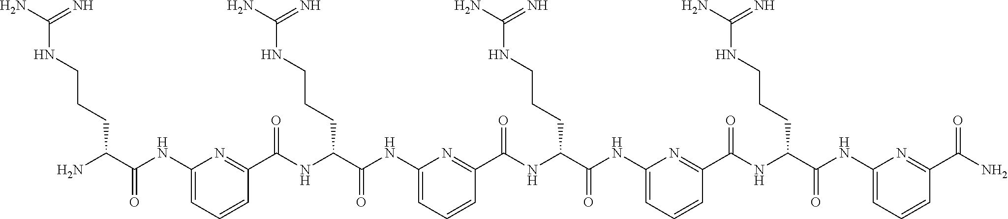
C1(NC(C(N)CCCNC(N)=N)=O)=CC=CC(C(NC(C(NC2=CC=CC(C(NC(C(NC3=CC=CC(C(NC(C(NC4=CC=CC(C(N)=O)=N4)=O)CCCNC(N)=N)=O)=N3)=O)CCCNC(N)=N)=O)=N2)=O)CCCNC(N)=N)=O)=N1
